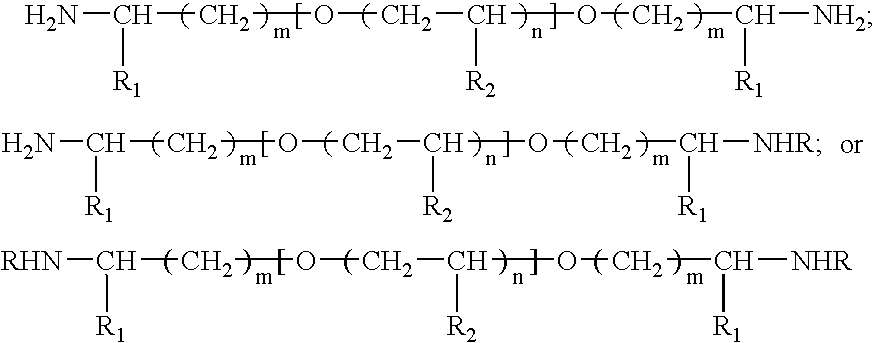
C(OCC(OCC([NH2])[R1])[R2])C(N)[R1].C(OCC(OCC([NHR])[R1])[R2])C([RHN])[R1].C(OCC(OCC([NHR])[R1])[R2])C(N)[R1]
